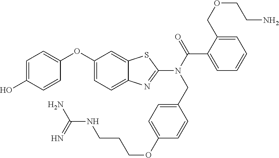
C1=C(O)C=CC(OC2=CC=C3C(=C2)SC(N(C(=O)C2=CC=CC=C2COCCN)CC2=CC=C(OCCCNC(N)=N)C=C2)=N3)=C1
